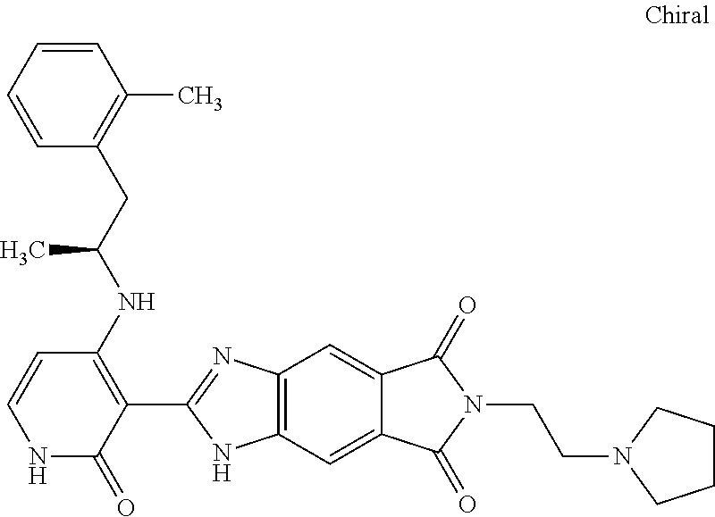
C1=CC=CC(CC(NC2=C(C3=NC4=C(N3)C=C3C(=C4)C(=O)N(CCN4CCCC4)C3=O)C(=O)NC=C2)C)=C1C
